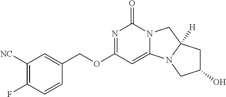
N12C(=CC(OCC3=CC([NC])=C(F)C=C3)=NC1=O)N1C([H])(C2)CC(O)C1
